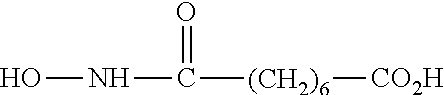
N(C([(CH2)6][CO2H])=O)O
